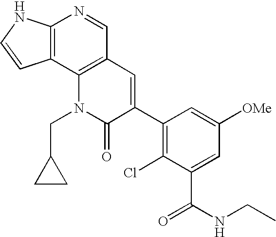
C12=C(C3=C(C=N1)C=C(C1=C(Cl)C(C(NCC)=O)=CC([OMe])=C1)C(=O)N3CC1CC1)C=CN2
